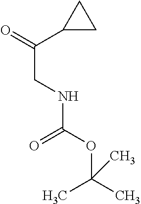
O=C(C1CC1)CNC(OC(C)(C)C)=O
